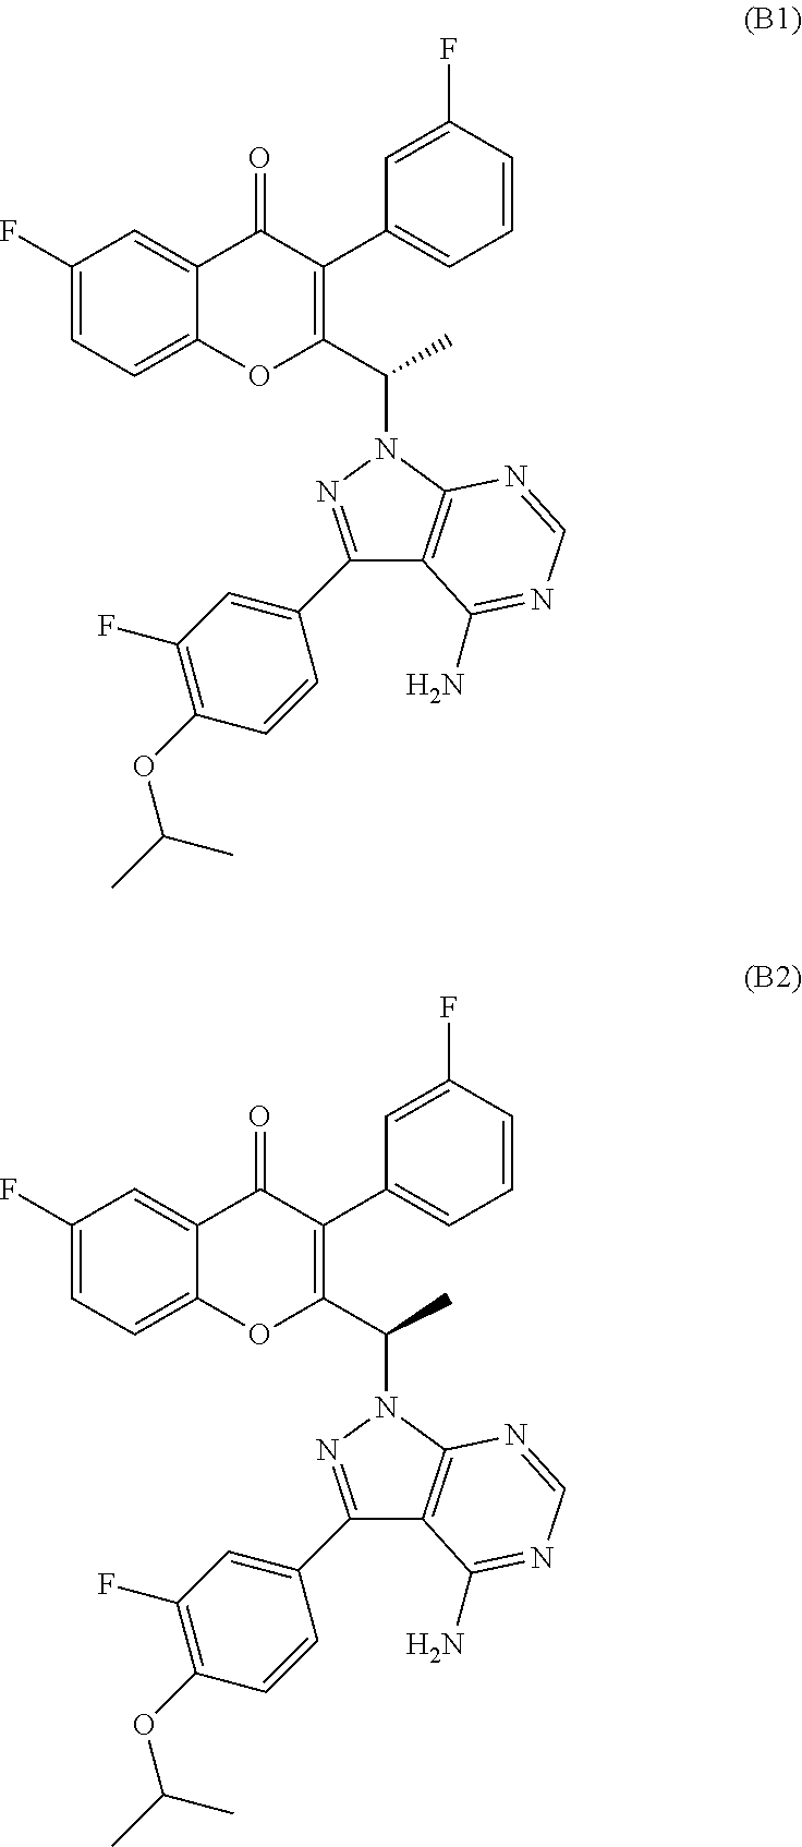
C1(F)=CC=C2C(=C1)C(=O)C(C1=CC=CC(F)=C1)=C(C(C)N1N=C(C3=CC(F)=C(OC(C)C)C=C3)C3=C1N=CN=C3N)O2.C1(F)=CC=C2C(=C1)C(=O)C(C1=CC=CC(F)=C1)=C(C(C)N1N=C(C3=CC(F)=C(OC(C)C)C=C3)C3=C1N=CN=C3N)O2
